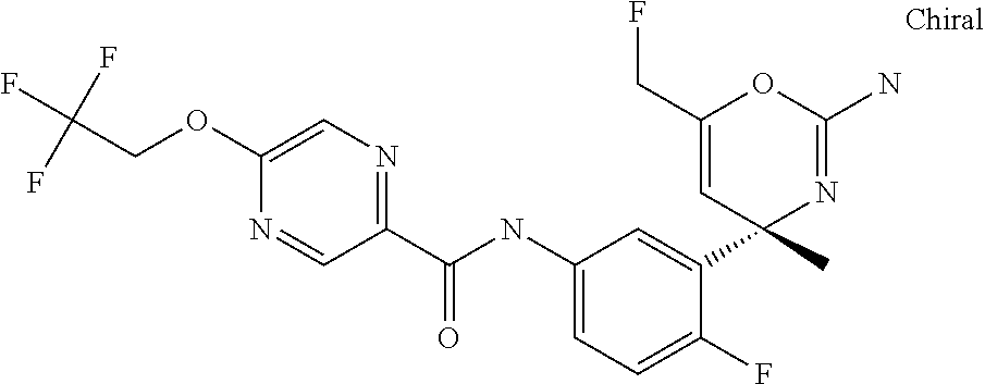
C1=C(OCC(F)(F)F)N=CC(C(NC2=CC=C(F)C(C3(C)N=C(N)OC(CF)=C3)=C2)=O)=N1
